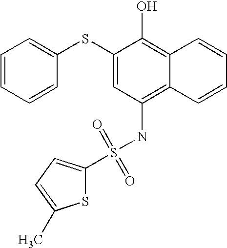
C1=CC=CC(SC2=CC(NS(C3=CC=C(C)S3)(=O)=O)=C3C(=C2O)C=CC=C3)=C1
